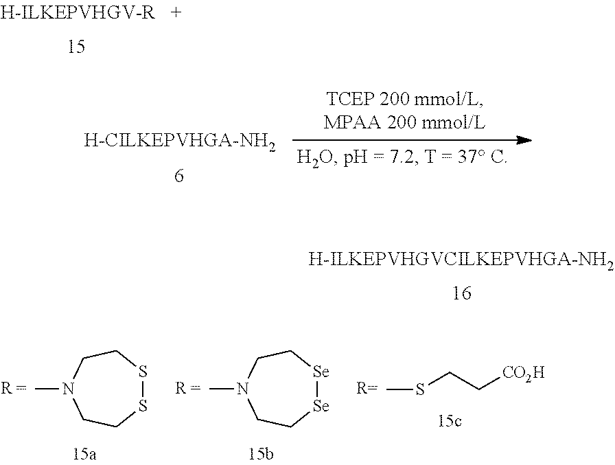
S1SCCN(C)CC1.[Se]1[Se]CCN(C)CC1.CSCC[CO2H]
